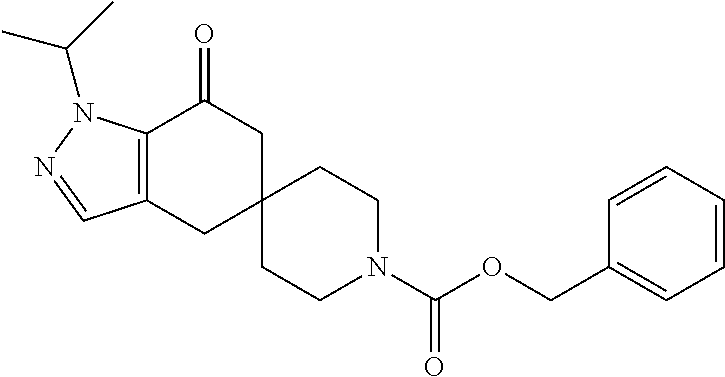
C12=C(CC3(CC1=O)CCN(C(OCC1=CC=CC=C1)=O)CC3)C=NN2C(C)C
